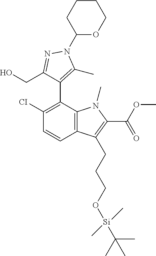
C1CC(N2N=C(CO)C(C3=C([CI])C=CC4=C3N(C)C(C(=O)OC)=C4CCCO[Si](C(C)(C)C)(C)C)=C2C)OCC1
